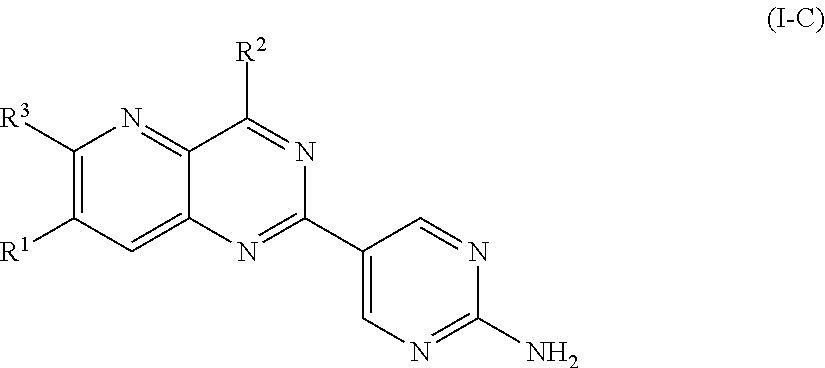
C1([R3])=C([R1])C=C2C(=N1)C([R2])=NC(C1=CN=C(N)N=C1)=N2
